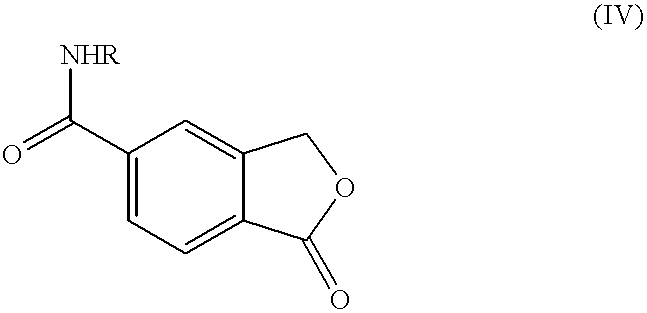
C1(C(=O)[NHR])=CC=C2C(=C1)COC2=O
